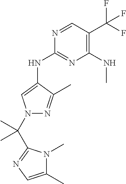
N1(C(C)(C)C2=NC=C(C)N2C)C=C(NC2=NC(NC)=C(C(F)(F)F)C=N2)C(C)=N1
